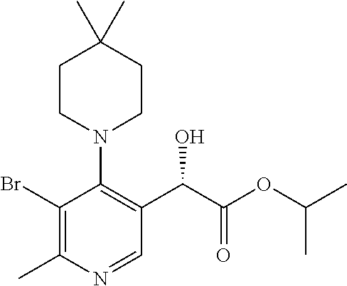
C1(Br)=C(C)N=CC(C(C(OC(C)C)=O)O)=C1N1CCC(C)(C)CC1
